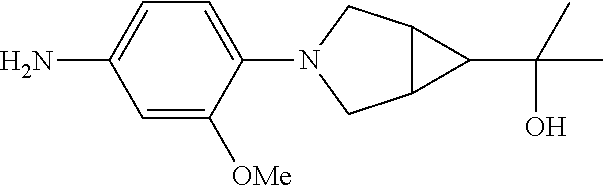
C1=C([OMe])C(N2CC3C(C2)C3C(C)(O)C)=CC=C1N
